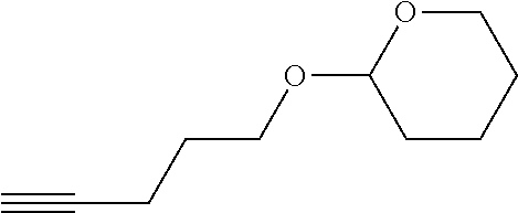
C1OC(OCCCC#C)CCC1
